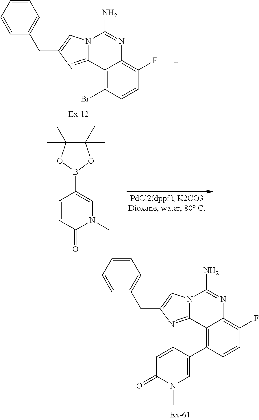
C1=CC(F)=C2C(=C1C1=CN(C)C(=O)C=C1)C1=NC(CC3=CC=CC=C3)=CN1C(N)=N2.C1=CC(F)=C2C(=C1Br)C1=NC(CC3=CC=CC=C3)=CN1C(N)=N2.C1(C)(C)C(C)(C)OB(C2=CN(C)C(=O)C=C2)O1
